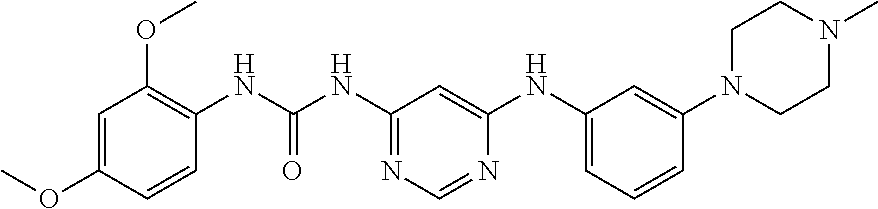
C1=C(OC)C=CC(NC(NC2=NC=NC(NC3=CC=CC(N4CCN(C)CC4)=C3)=C2)=O)=C1OC
